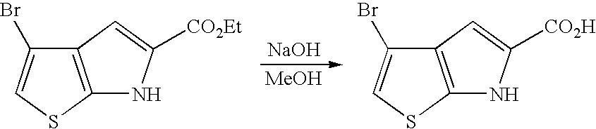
C12=C(SC=C1Br)NC([CO2Et])=C2.[NaOH].[MeOH].C12=C(SC=C1Br)NC([CO2H])=C2
